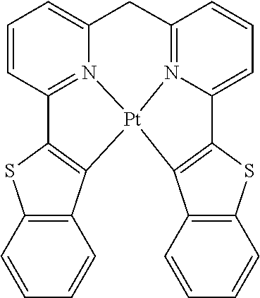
C12=C(C=CC=C1)C1=C(S2)C2=CC=CC3=N2[Pt]12C1=C(SC4=C1C=CC=C4)C1=N2C(=CC=C1)C3
